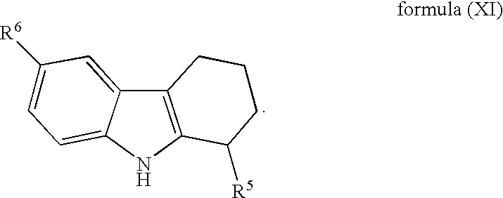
C12=C(NC3=CC=C([R6])C=C13)C([R5])CCC2
